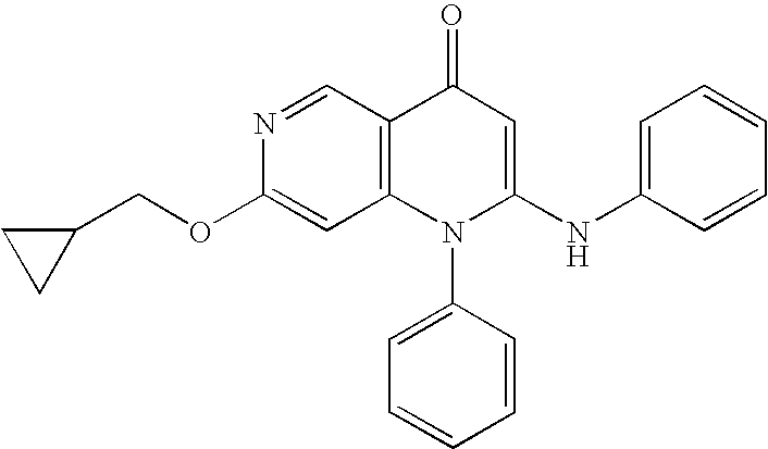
C1(OCC2CC2)=CC2=C(C=N1)C(=O)C=C(NC1=CC=CC=C1)N2C1=CC=CC=C1
